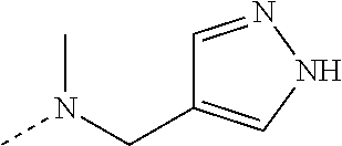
C1=NNC=C1CN(C)C
